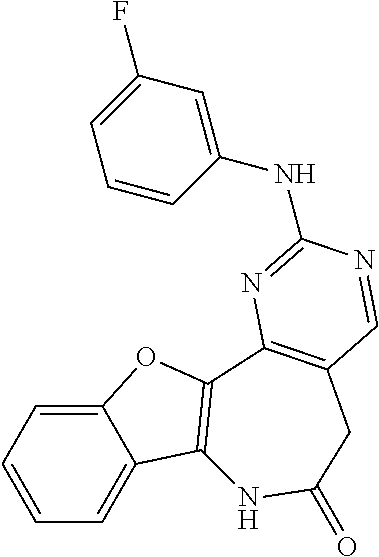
C1=CC=C2C(=C1)OC1=C2NC(=O)CC2=C1N=C(NC1=CC(F)=CC=C1)N=C2
